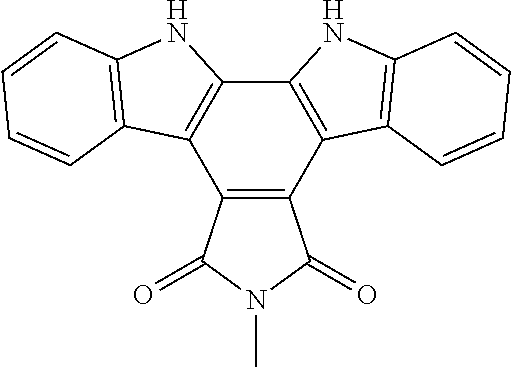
N1(C)C(=O)C2=C(C1=O)C1=C(C3=C2C2=C(N3)C=CC=C2)NC2=C1C=CC=C2
